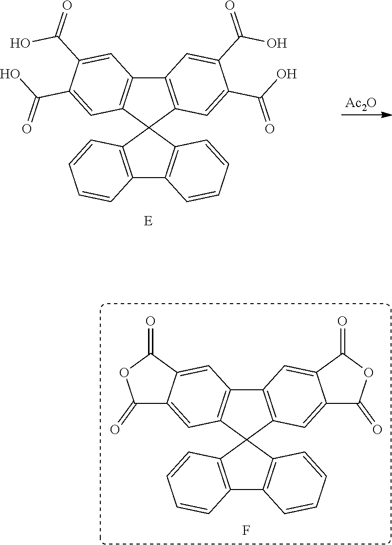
[Ac2O].C1=CC=CC2=C1C1(C3=C2C=CC=C3)C2=C(C=C(C(=O)O)C(C(O)=O)=C2)C2=C1C=C(C(O)=O)C(C(=O)O)=C2.C1=CC=CC2=C1C1(C3=C2C=CC=C3)C2=C(C=C3C(=C2)C(=O)OC3=O)C2=C1C=C1C(=C2)C(=O)OC1=O.F
